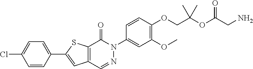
C1=CC(C2=CC3=C(S2)C(=O)N(C2=CC(OC)=C(OCC(OC(CN)=O)(C)C)C=C2)N=C3)=CC=C1Cl
